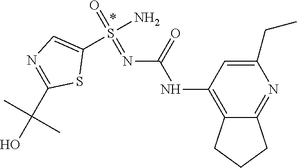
C1(CC)=CC(NC(N=S(=O)(N)C2=CN=C(C(O)(C)C)S2)=O)=C2C(=N1)CCC2
